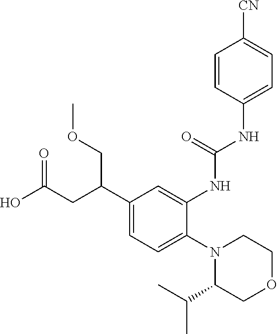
N1(C2=CC=C(C(CC(O)=O)COC)C=C2NC(NC2=CC=C([CN])C=C2)=O)C(C(C)C)COCC1
